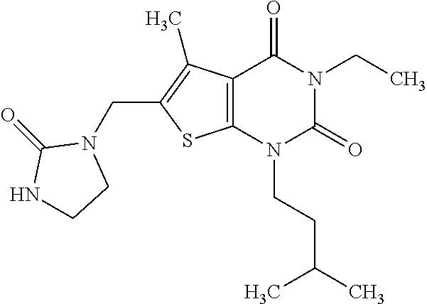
C12=C(N(CCC(C)C)C(=O)N(CC)C1=O)SC(CN1C(=O)NCC1)=C2C
